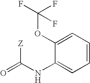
O=C([Z])NC1=CC=CC=C1OC(F)(F)F
